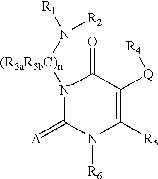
[(R3aR3bC)n](N([R1])[R2])N1C(=[A])N([R6])C([R5])=C([Q][R4])C1=O
